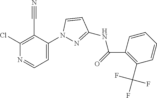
C1(Cl)=C(C#N)C(N2N=C(NC(C3=C(C(F)(F)F)C=CC=C3)=O)C=C2)=CC=N1
